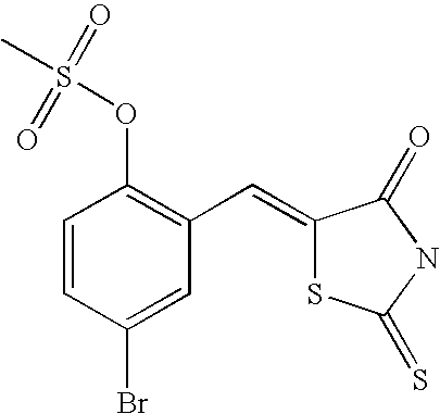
C1=CC(Br)=CC(C=C2SC(=S)NC2=O)=C1OS(C)(=O)=O
